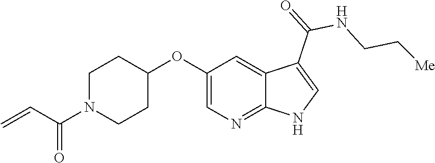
C1N(C(C=C)=O)CCC(OC2=CN=C3C(=C2)C(C(=O)NCC[Me])=CN3)C1
